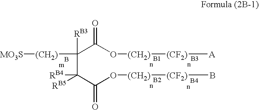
C(C(C(O[(CH2)][(CF2)]B)=O)([RB4])[RB5])(C(O[(CH2)][(CF2)][A])=O)([RB3])[(CH2)][MO3S]
